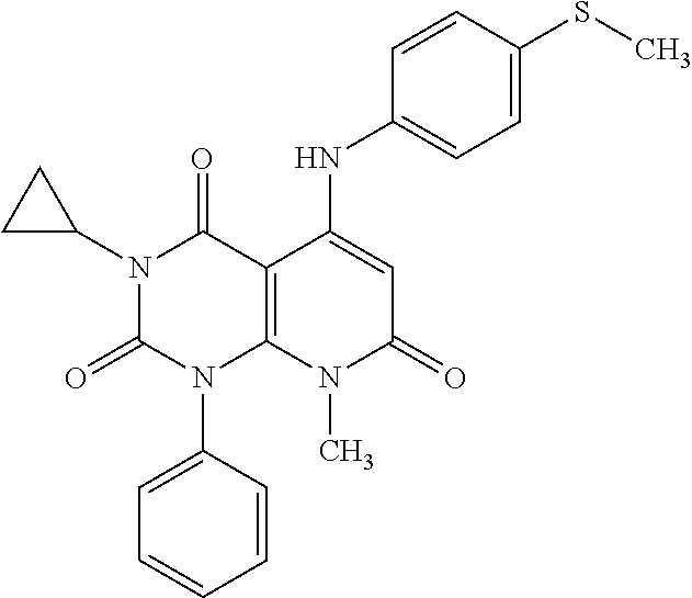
C1(NC2=CC(=O)N(C)C3=C2C(=O)N(C2CC2)C(=O)N3C2=CC=CC=C2)=CC=C(SC)C=C1
